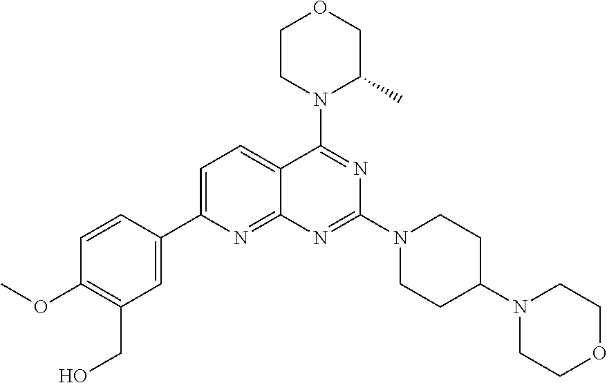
C1=C(C2=CC(CO)=C(OC)C=C2)N=C2C(=C1)C(N1C(C)COCC1)=NC(N1CCC(N3CCOCC3)CC1)=N2
